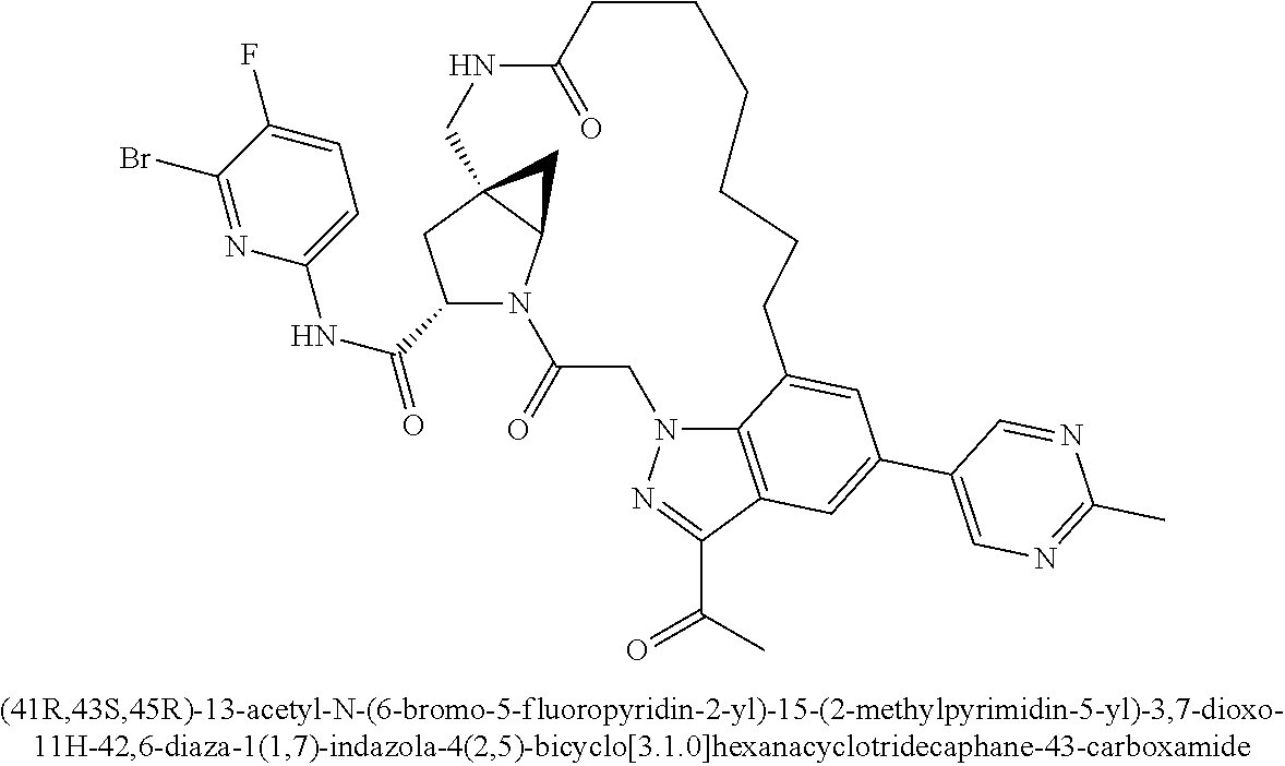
C1(C(NC2=CC=C(F)C(Br)=N2)=O)N2C3C(C1)(C3)CNC(=O)CCCCCCC1=CC(C3=CN=C(C)N=C3)=CC3=C1N(CC2=O)N=C3C(=O)C
